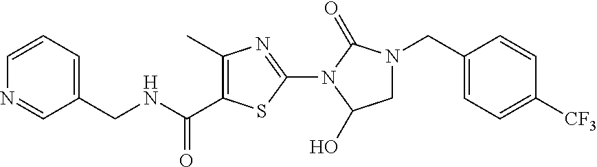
C1=CC=C(CNC(C2=C(C)N=C(N3C(O)CN(CC4=CC=C([CF3])C=C4)C3=O)S2)=O)C=N1
